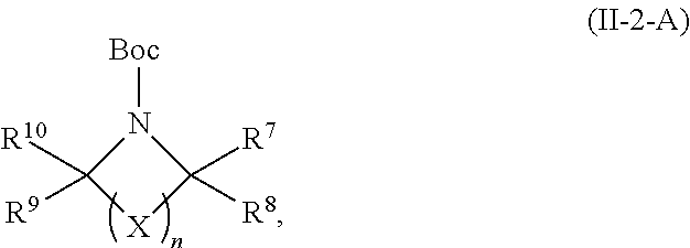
N1([Boc])C([R10])([R9])[X]C1([R7])[R8]
